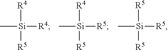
C[Si]([R4])([R4])[R5].C[Si]([R5])([R4])[R5].C[Si]([R5])([R5])[R5]
